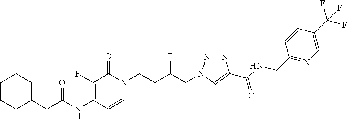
C1=CN(CCC(CN2N=NC(C(NCC3=NC=C(C(F)(F)F)C=C3)=O)=C2)F)C(=O)C(F)=C1NC(CC1CCCCC1)=O
